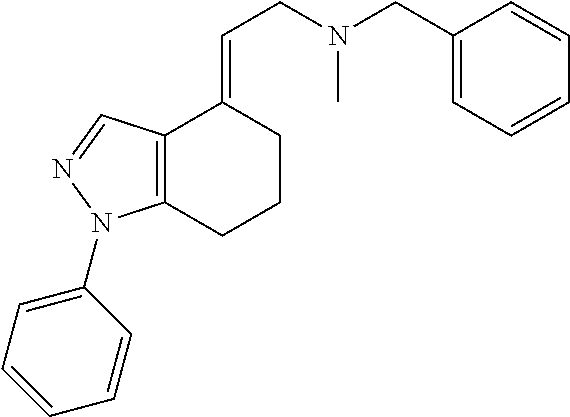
N(CC=C1C2=C(CCC1)N(C1=CC=CC=C1)N=C2)(CC1=CC=CC=C1)C
